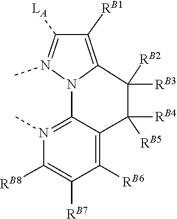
[RB2]C1([RB3])C2=C([RB1])C([LA])=N(C)N2C2=N(C)C([RB8])=C([RB7])C([RB6])=C2C1([RB5])[RB4]
